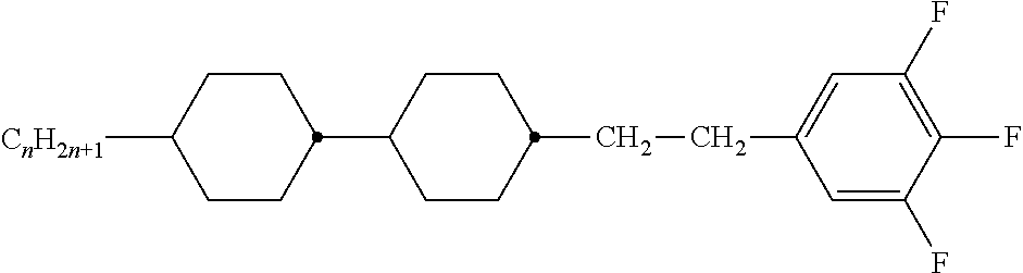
C1=C(F)C(F)=C(F)C=C1CCC1CCC(C2CCC([CnH2n+1])CC2)CC1
